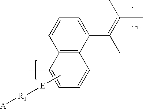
C12=C(C(C(=C(C)C)C)=CC=C1)C=CC=C2C.C[E][R1][A]
